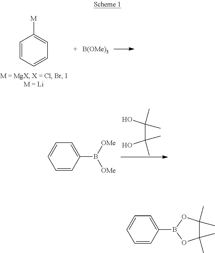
C1=CC=CC=C1[M].[B(OMe)3].OC(C(O)(C)C)(C)C.C1=CC(B([OMe])[OMe])=CC=C1.O1B(C2=CC=CC=C2)OC(C)(C)C1(C)C
